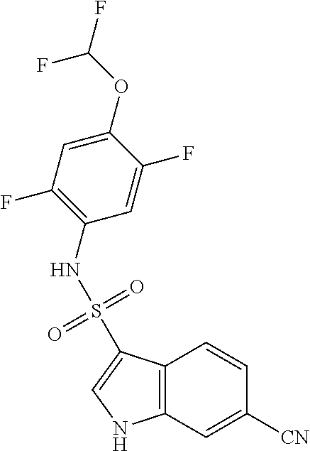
C12=C(C=C([CN])C=C1)NC=C2S(=O)(=O)NC1=C(F)C=C(OC(F)F)C(F)=C1
